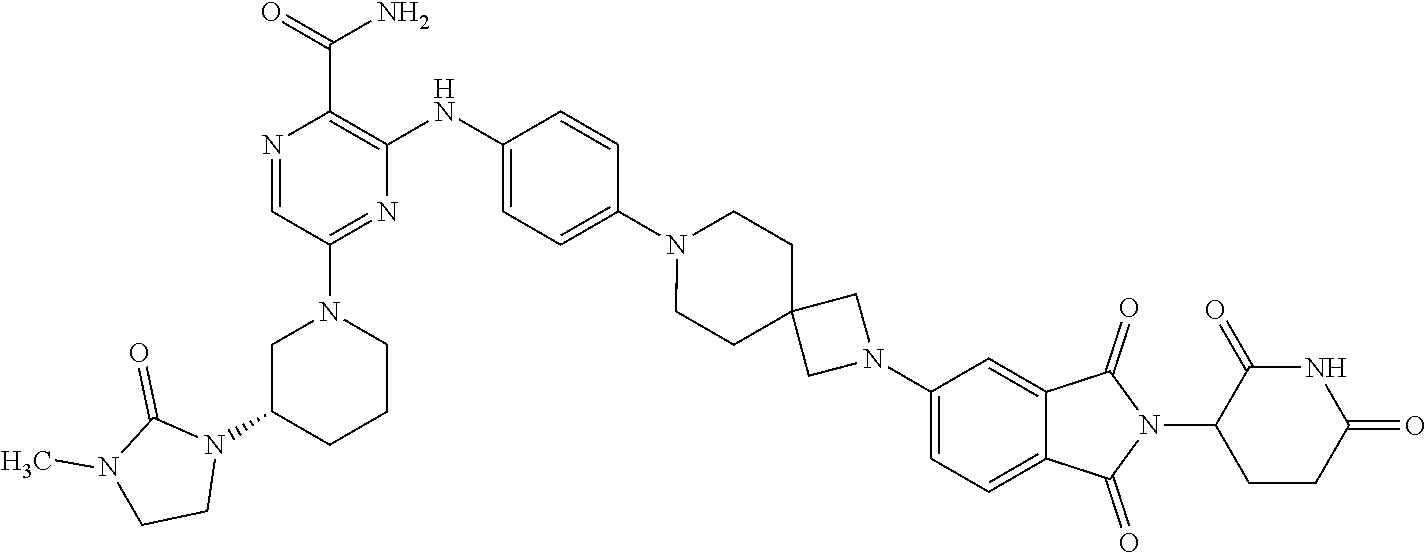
C1C(N2C(=O)N(C)CC2)CCCN1C1=NC(NC2=CC=C(N3CCC4(CC3)CN(C3=CC=C5C(=C3)C(=O)N(C3C(=O)NC(=O)CC3)C5=O)C4)C=C2)=C(C(=O)N)N=C1
